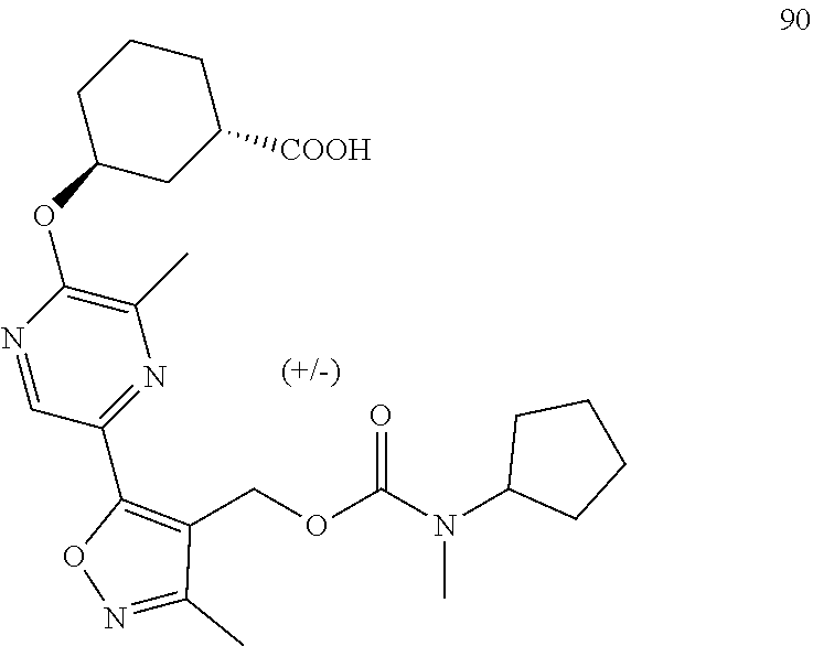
C1C(OC2=C(C)N=C(C3=C(COC(N(C4CCCC4)C)=O)C(C)=NO3)C=N2)CC([COOH])CC1
